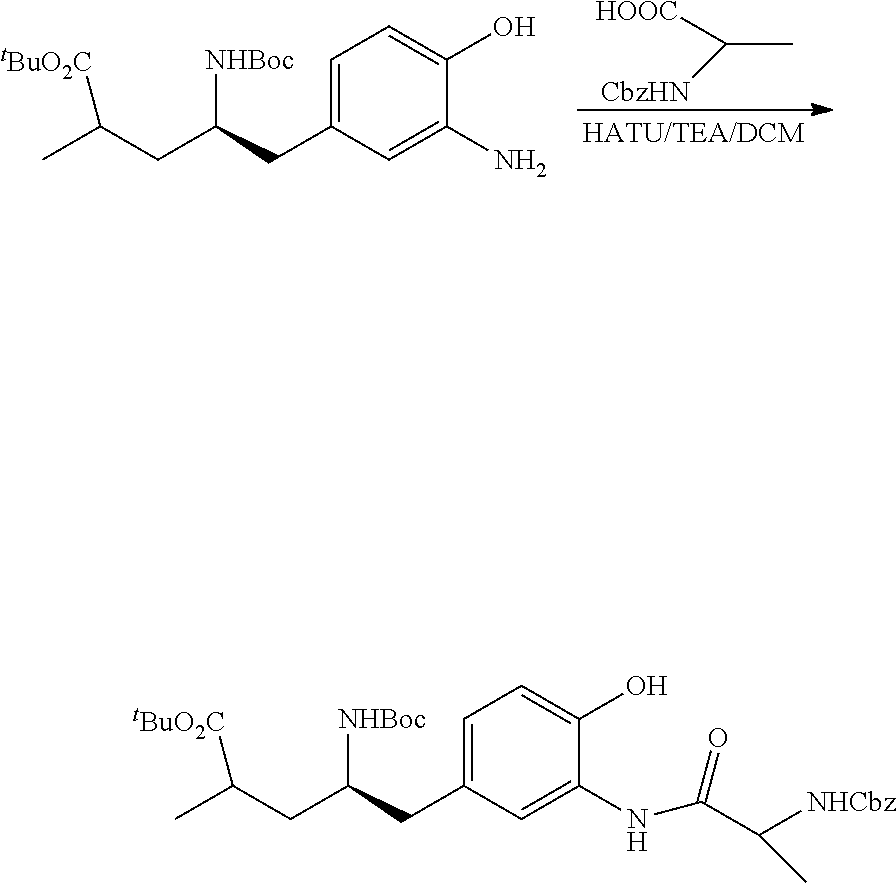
C1=C(CC(CC(C)[tBuO2C])[NHBoc])C=C(N)C(O)=C1.CC([HOOC])[CbzHN].C1=C(CC(CC(C)[tBuO2C])[NHBoc])C=C(NC(C([NHCbz])C)=O)C(O)=C1
